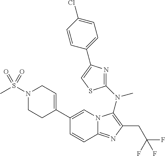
N1(S(C)(=O)=O)CCC(C2=CN3C(=NC(CC(F)(F)F)=C3N(C)C3=NC(C4=CC=C(Cl)C=C4)=CS3)C=C2)=CC1
